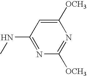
C1([OCH3])=CC(NC)=NC([OCH3])=N1
